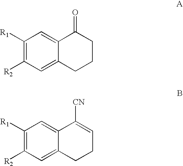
C1=C2C(=CC([R1])=C1[R2])C(=O)CCC2.C1=C2C(=CC([R1])=C1[R2])C([CN])=CCC2
